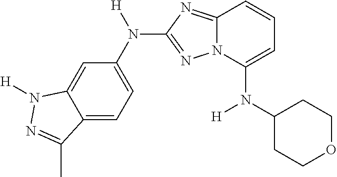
C1(N(C2=CC=CC3=NC(N(C4=CC=C5C(=C4)N([H])N=C5C)[H])=NN23)[H])CCOCC1
